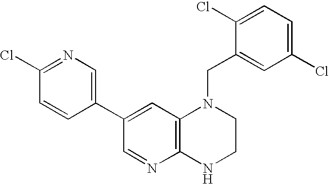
C1=C(C2=CN=C(Cl)C=C2)C=NC2=C1N(CC1=CC(Cl)=CC=C1Cl)CCN2
